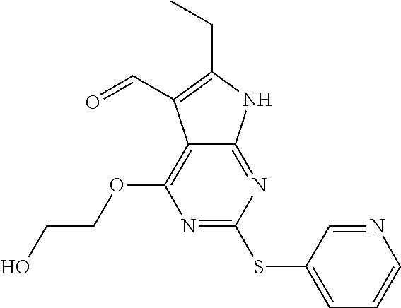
N1=C(SC2=CC=CN=C2)N=C2C(=C1OCCO)C(C=O)=C(CC)N2
